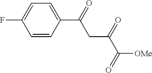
C1=CC(C(=O)CC(C([OMe])=O)=O)=CC=C1F
